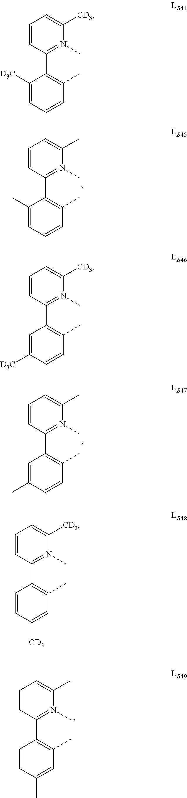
C1=CC(C2=C(C)C=CC(C)=C2)=N(C)C(C)=C1.C1=CC(C2=C(C)C=C(C)C=C2)=N(C)C(C)=C1.C1=CC(C2=C(C)C=CC=C2[D3C])=N(C)C([CD3])=C1.C1=CC(C2=C(C)C=CC=C2C)=N(C)C(C)=C1.C1=CC(C2=C(C)C=CC([D3C])=C2)=N(C)C([CD3])=C1.C1=CC(C2=C(C)C=C([CD3])C=C2)=N(C)C([CD3])=C1
